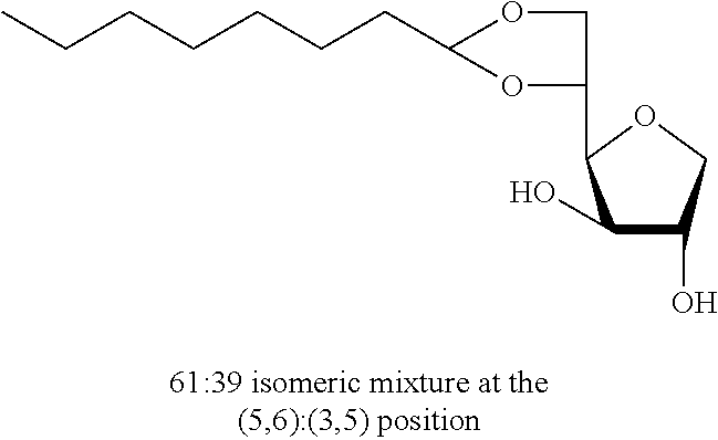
C(CCCC1OCC(C2C(O)C(O)CO2)O1)CCC
